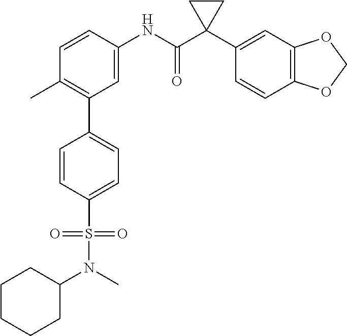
C1(C)=C(C2=CC=C(S(=O)(=O)N(C)C3CCCCC3)C=C2)C=C(NC(C2(C3=CC4=C(C=C3)OCO4)CC2)=O)C=C1
